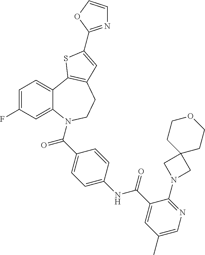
C1=C(F)C=C2C(=C1)C1=C(CCN2C(=O)C2=CC=C(NC(=O)C3=CC(C)=CN=C3N3CC4(C3)CCOCC4)C=C2)C=C(C2=NC=CO2)S1
